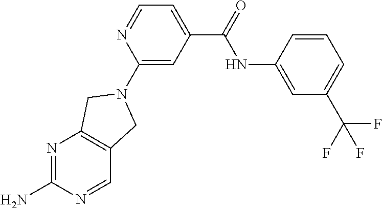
N1=C(N)N=CC2=C1CN(C1=CC(C(NC3=CC(C(F)(F)F)=CC=C3)=O)=CC=N1)C2
